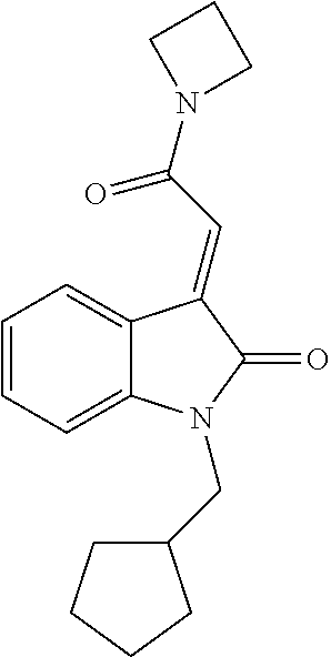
C1=C2C(=CC=C1)N(CC1CCCC1)C(=O)C2=CC(=O)N1CCC1
